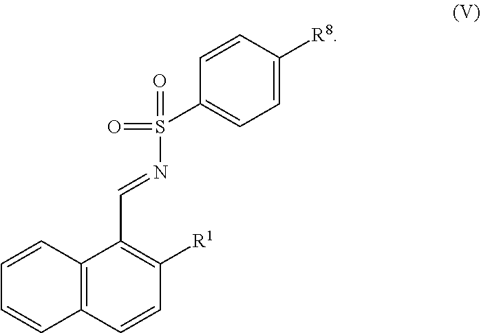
C12=C(C(C=NS(C3=CC=C([R8])C=C3)(=O)=O)=C([R1])C=C1)C=CC=C2
